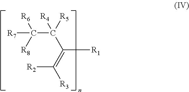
C(C([R5])(C(=C([R3])[R2])[R1])[R4])([R8])([R6])[R7]
